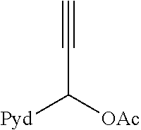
C(C([OAc])[Pyd])#C
